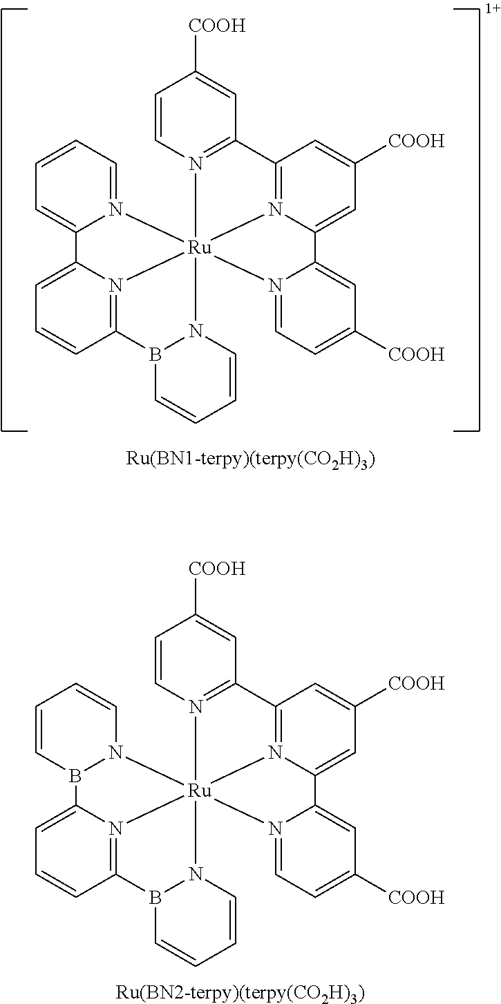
[Ru(BN1-terpy)(terpy(CO2H)3)].C1=CN2=C(C=C1[COOH])C1=N3C(=CC([COOH])=C1)C1=CC([COOH])=CC=N1[Ru]2314N2C=CC=CB2C2=N1C(=CC=C2)C1=CC=CC=N14.[Ru(BN2-terpy)(terpy(CO2H)3)].C1=CN2=C(C=C1[COOH])C1=N3C(=CC([COOH])=C1)C1=CC([COOH])=CC=N1[Ru]2314N2C=CC=CB2C2=N1C(=CC=C2)B1N4C=CC=C1
